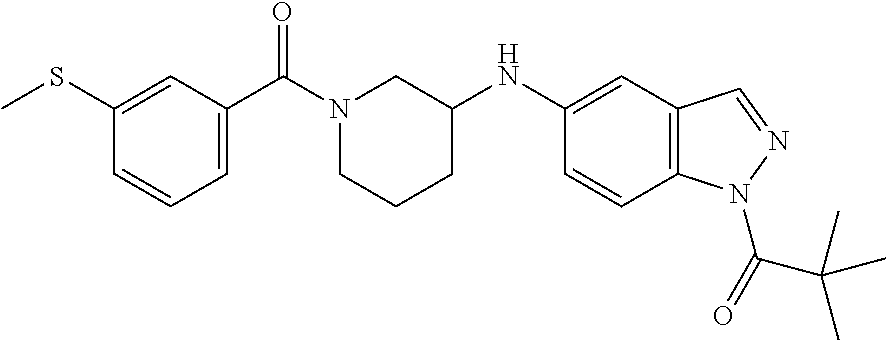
N1(C(C2=CC=CC(SC)=C2)=O)CCCC(NC2=CC3=C(C=C2)N(C(=O)C(C)(C)C)N=C3)C1
